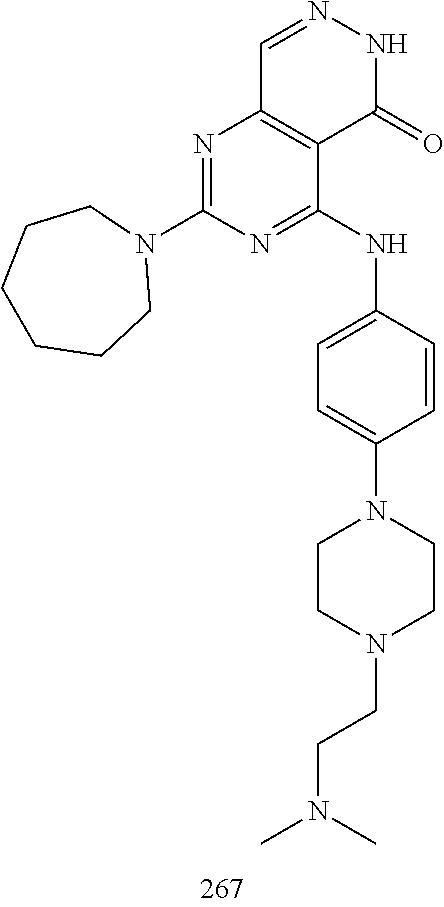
C1=NNC(=O)C2=C1N=C(N1CCCCCC1)N=C2NC1=CC=C(N2CCN(CCN(C)C)CC2)C=C1
